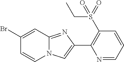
C1(Br)=CC2=NC(C3=C(S(CC)(=O)=O)C=CC=N3)=CN2C=C1
